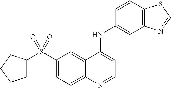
C1(S(C2CCCC2)(=O)=O)=CC=C2C(=C1)C(NC1=CC3=C(C=C1)SC=N3)=CC=N2
